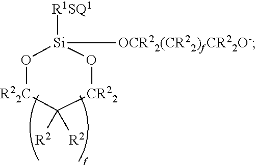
O1[R22C]C([R2])([R2])[CR22]O[Si]1([R1SQ1])[OCR22(CR22)fCR22O-]
